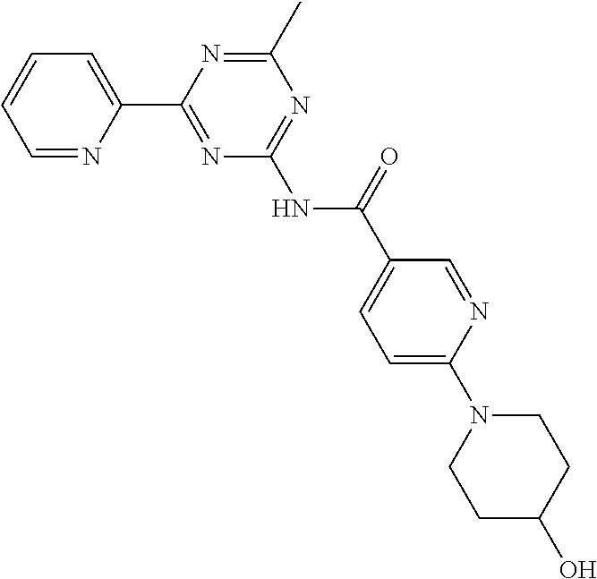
C1=NC(C2=NC(NC(C3=CC=C(N4CCC(O)CC4)N=C3)=O)=NC(C)=N2)=CC=C1
